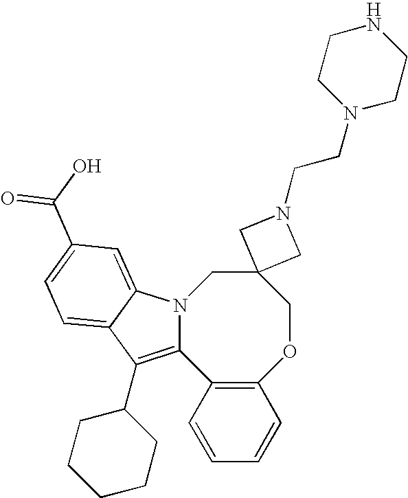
C1=CC=CC2=C1C1=C(C3CCCCC3)C3=CC=C(C(=O)O)C=C3N1CC1(CO2)CN(CCN2CCNCC2)C1
